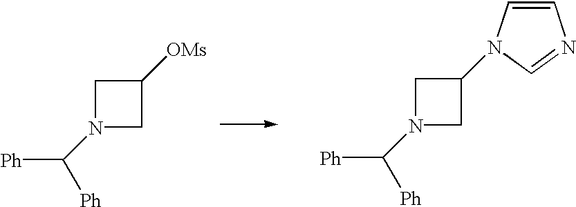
C1N(C([Ph])[Ph])CC1N1C=CN=C1.C1N(C([Ph])[Ph])CC1[OMs]
